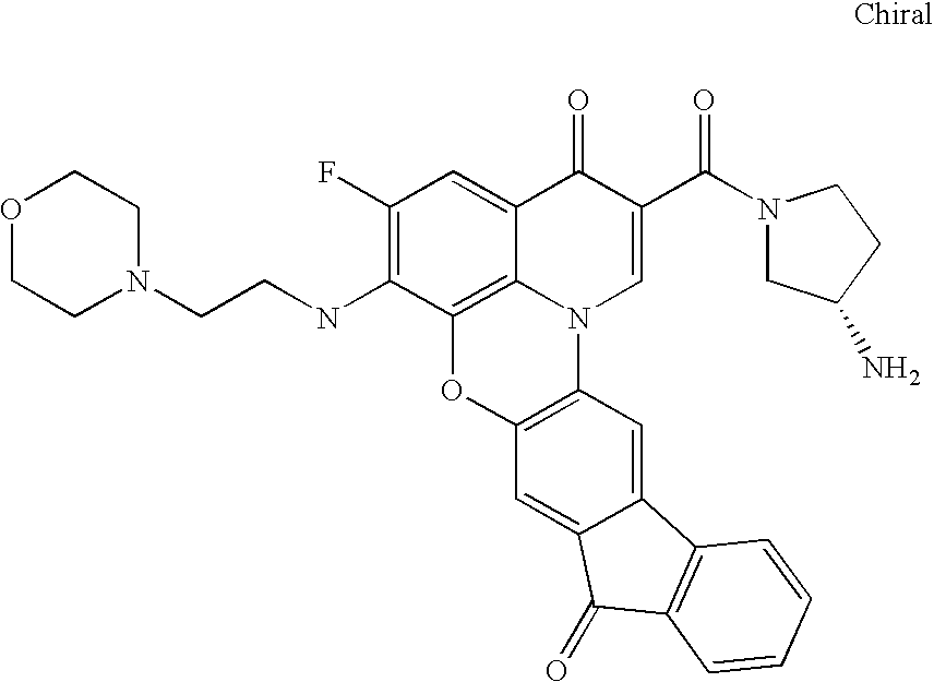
C12=C3C(=CC(F)=C1NCCN1CCOCC1)C(=O)C(C(=O)N1CC(N)CC1)=CN3C1=C(O2)C=C2C(=C1)C1=C(C2=O)C=CC=C1
